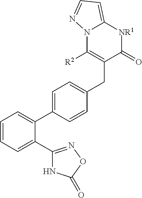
C1(C2=CC=C(CC3=C([R2])N4C(=CC=N4)[NR1]C3=O)C=C2)=CC=CC=C1C1=NOC(=O)N1
